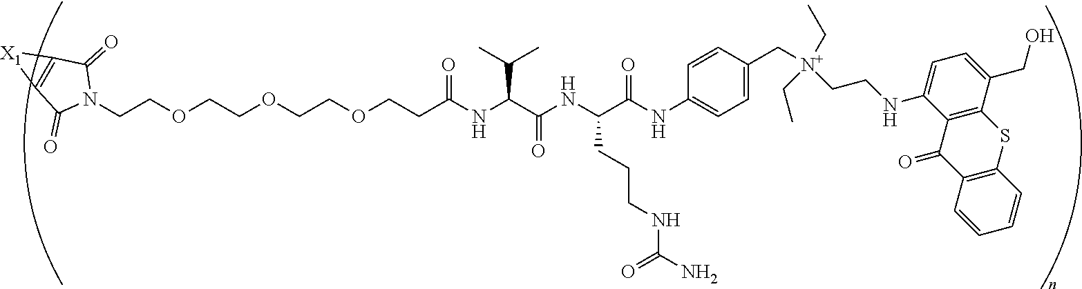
C(COCCOCCOCCC(NC(C(NC(C(NC1=CC=C(C[N+](CC)(CC)CCNC2=CC=C(CO)C3=C2C(=O)C2=C(S3)C=CC=C2)C=C1)=O)CCCNC(N)=O)=O)C(C)C)=O)N1C(=O)C2=C(C1=O)[X1]2
